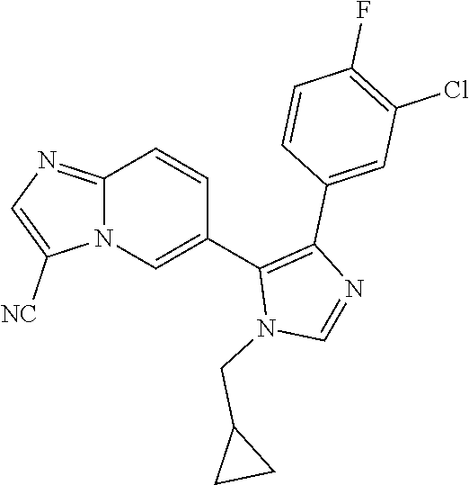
C12=NC=C([NC])N1C=C(C1=C(C3=CC(Cl)=C(F)C=C3)N=CN1CC1CC1)C=C2
